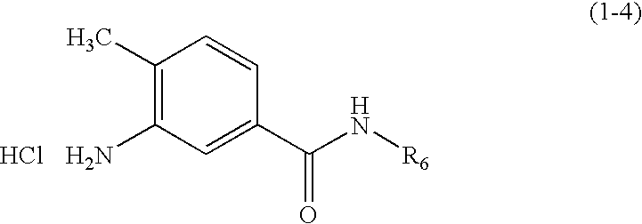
C1(C)=C(N)C=C(C(N[R6])=O)C=C1.Cl
